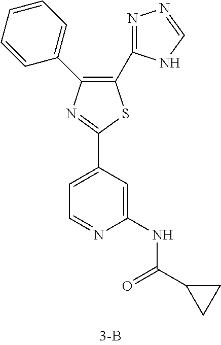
C1(C2=NN=CN2)=C(C2=CC=CC=C2)N=C(C2=CC=NC(NC(C3CC3)=O)=C2)S1
